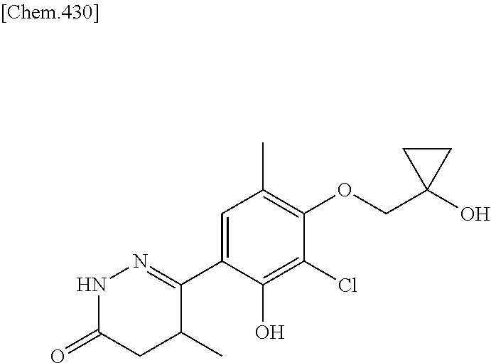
N1C(=O)CC(C)C(C2=CC(C)=C(OCC3(O)CC3)C(Cl)=C2O)=N1
